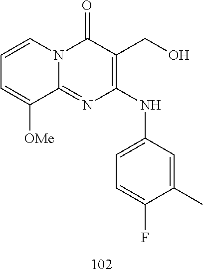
C1=CC=C([OMe])C2=NC(NC3=CC=C(F)C(C)=C3)=C(CO)C(=O)N12
